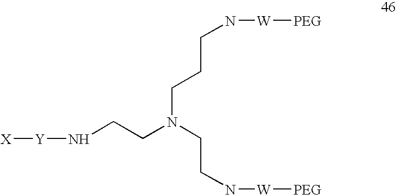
[X][Y]NCCN(CCN[W][PEG])CCCN[W][PEG]
